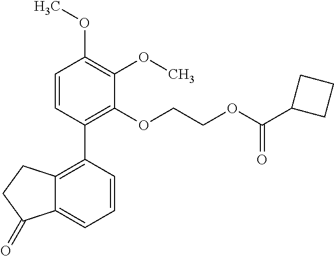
C1=CC(C2=C3C(=CC=C2)C(=O)CC3)=C(OCCOC(C2CCC2)=O)C(OC)=C1OC
